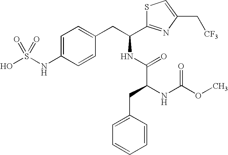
C1=C(NS(O)(=O)=O)C=CC(CC(NC(C(NC(OC)=O)CC2=CC=CC=C2)=O)C2=NC(C[CF3])=CS2)=C1
